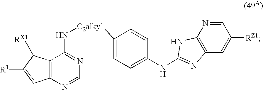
C12=C(N=CN=C1N[C2alkyl]C1=CC=C(NC3=NC4=C(N3)N=CC([RZ1])=C4)C=C1)C=C([R1])C2[RX1]
